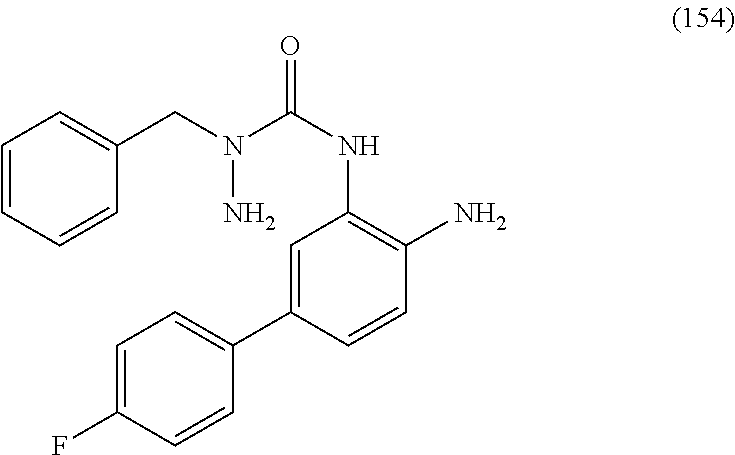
C1(C2=CC(NC(=O)N(CC3=CC=CC=C3)N)=C(N)C=C2)=CC=C(F)C=C1
